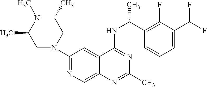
N1(C2=NC=C3C(=C2)C(NC(C2=C(F)C(C(F)F)=CC=C2)C)=NC(C)=N3)CC(C)N(C)C(C)C1
